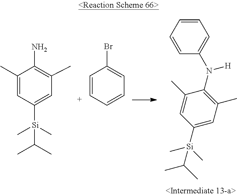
C1=CC=CC=C1Br.C1(C)=CC([Si](C)(C)C(C)C)=CC(C)=C1N.C1=CC=CC(N(C2=C(C)C=C([Si](C)(C)C(C)C)C=C2C)[H])=C1
